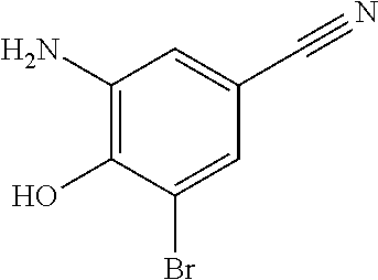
C1(N)=C(O)C(Br)=CC(C#N)=C1
